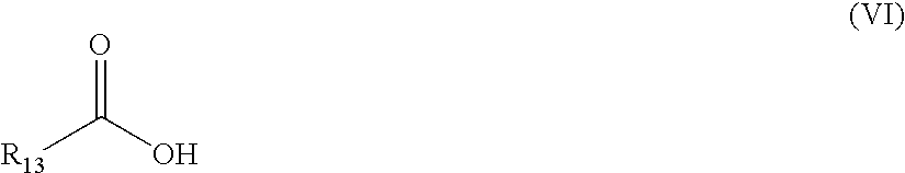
[R13]C(O)=O
